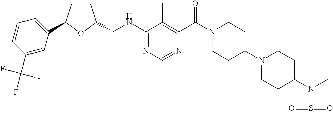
C1(NCC2CCC(C3=CC=CC(C(F)(F)F)=C3)O2)=NC=NC(C(N2CCC(N3CCC(N(S(=O)(=O)C)C)CC3)CC2)=O)=C1C
